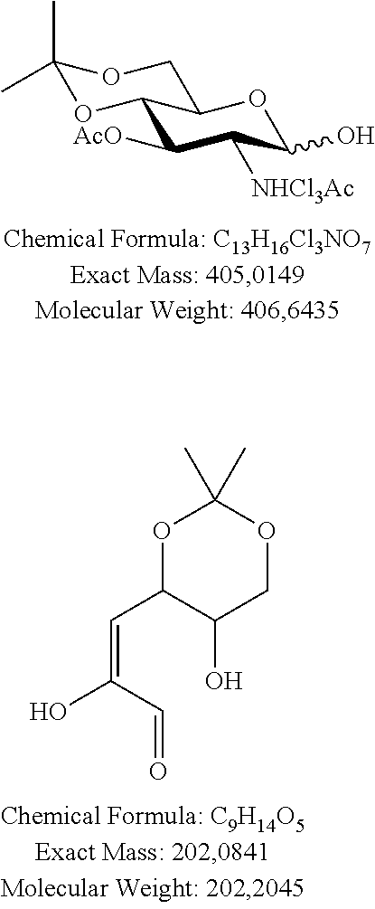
C1([AcO])C([NHCl3Ac])C(O)OC2C1OC(C)(C)OC2.O1C(C=C(O)C=O)C(O)COC1(C)C
